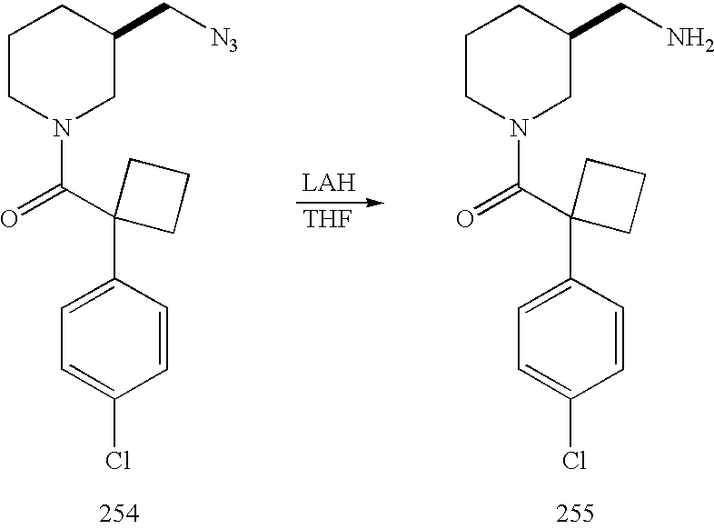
[LAH].[THF].C1=CC(C2(C(N3CC(CN)CCC3)=O)CCC2)=CC=C1Cl.C1=CC(C2(C(N3CC(C[N3])CCC3)=O)CCC2)=CC=C1Cl
